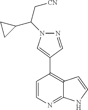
C1=CN=C2C(=C1C1=CN(C(C[CN])C3CC3)N=C1)C=CN2
